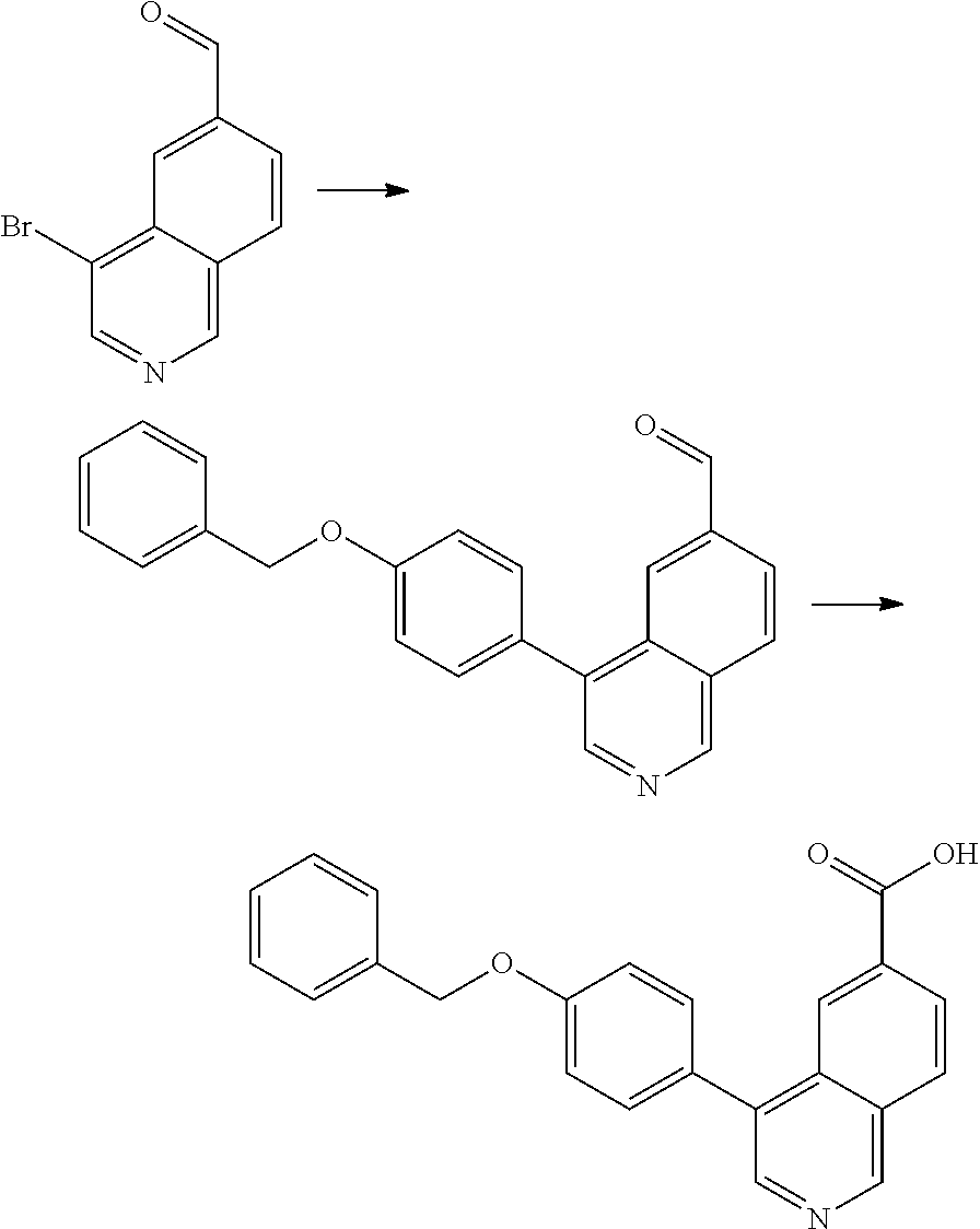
C1=C2C(=C(Br)C=N1)C=C(C=O)C=C2.C1=CC=C(COC2=CC=C(C3=C4C(=CN=C3)C=CC(C=O)=C4)C=C2)C=C1.C1=CC=C(COC2=CC=C(C3=C4C(=CN=C3)C=CC(C(=O)O)=C4)C=C2)C=C1
